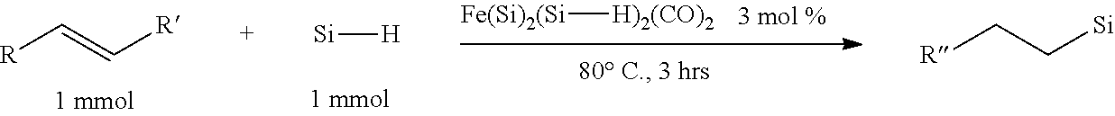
[Fe(Si)2(Si][H)2(CO)2].[Si][H].[R]CC[Si].[R]C=C[R]
